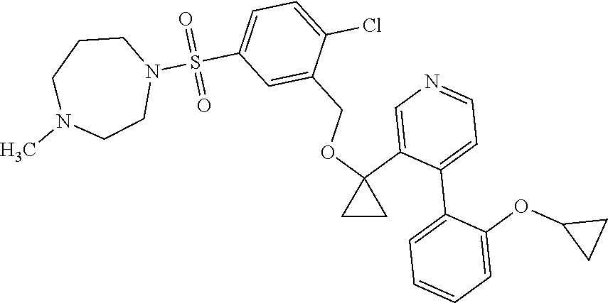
C1CC1(C1=CN=CC=C1C1=CC=CC=C1OC1CC1)OCC1=CC(S(N2CCCN(C)CC2)(=O)=O)=CC=C1Cl
